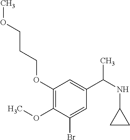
C1(OCCCOC)=C(OC)C(Br)=CC(C(C)NC2CC2)=C1
